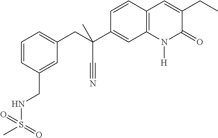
C1=CC(CNS(=O)(C)=O)=CC(CC(C2=CC3=C(C=C2)C=C(CC)C(=O)N3[H])(C#N)C)=C1
